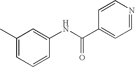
CC1=CC=CC(NC(C2=CC=NC=C2)=O)=C1
